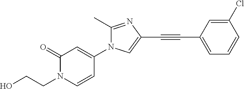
C1(=O)N(CCO)C=CC(N2C(C)=NC(C#CC3=CC=CC(Cl)=C3)=C2)=C1
